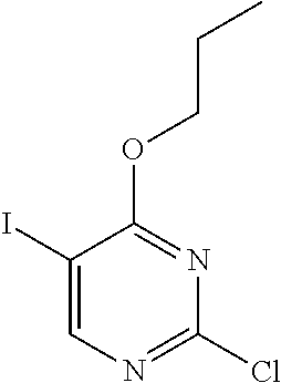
C1(I)=CN=C(Cl)N=C1OCCC
